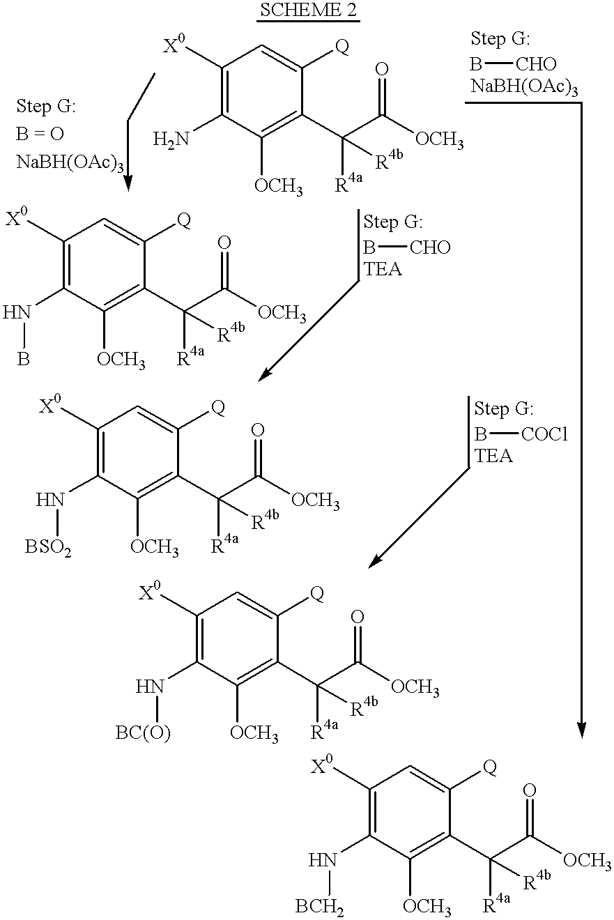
C1([X0])=C(N)C([OCH3])=C(C([R4a])(C(=O)[OCH3])[R4b])C([Q])=C1.C1([X0])=C(NB)C([OCH3])=C(C([R4a])(C(=O)[OCH3])[R4b])C([Q])=C1.C1([X0])=C(N[BSO2])C([OCH3])=C(C([R4a])(C(=O)[OCH3])[R4b])C([Q])=C1.C1([X0])=C(N[BC(O)])C([OCH3])=C(C([R4a])(C(=O)[OCH3])[R4b])C([Q])=C1.C1([X0])=C(N[BCH2])C([OCH3])=C(C([R4a])([R4b])C(=O)[OCH3])C([Q])=C1.B[CHO].B[COCl].B[CHO]
